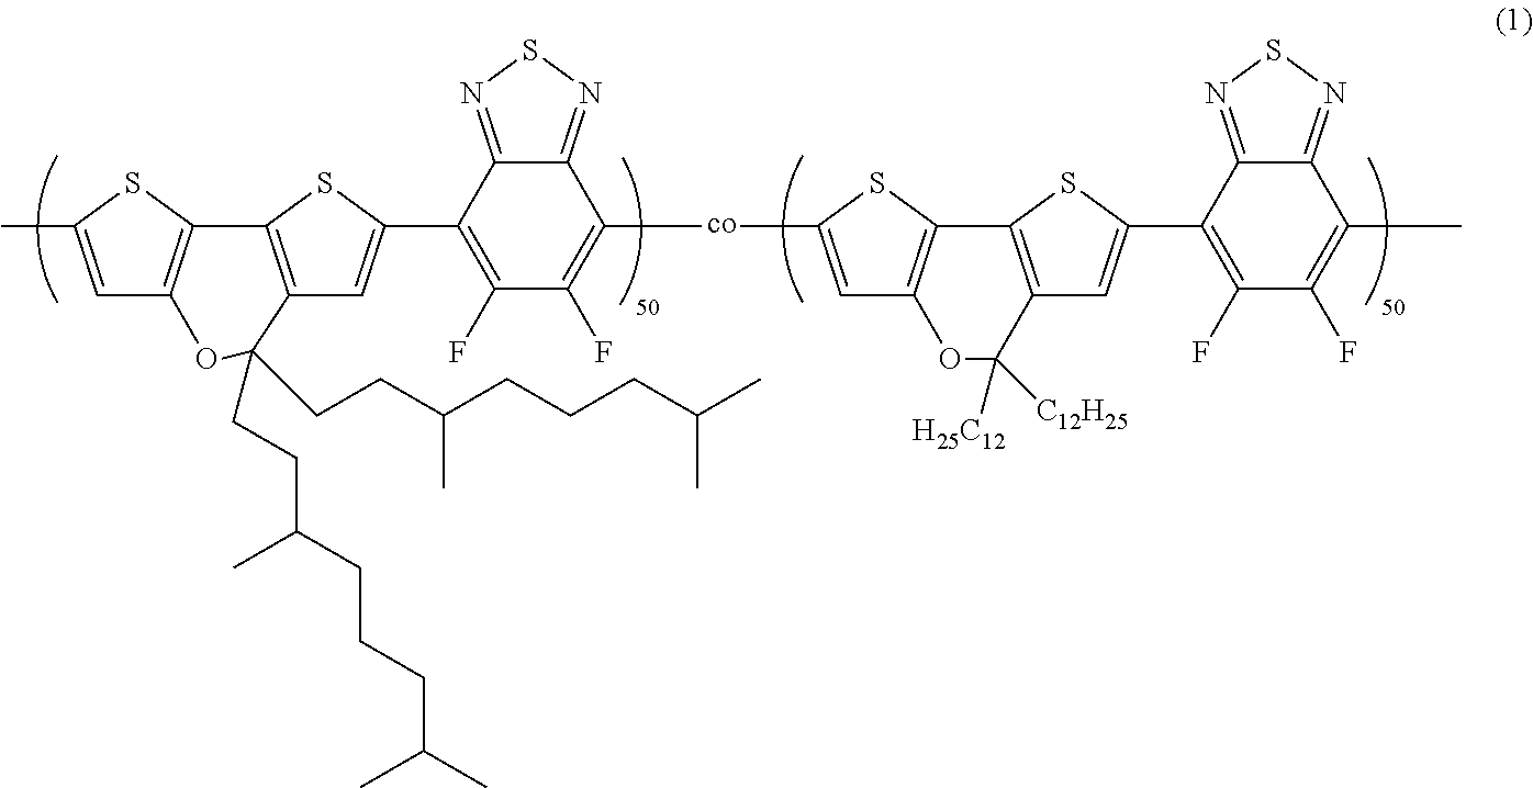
CC1=CC2=C(S1)C1=C(C=C(C3=C(F)C(F)=C([co]C4=CC5=C(S4)C4=C(C=C(C6=C(F)C(F)=C(C)C7=NSN=C67)S4)C([H25C12])([C12H25])O5)C4=NSN=C34)S1)C(CCC(C)CCCC(C)C)(CCC(C)CCCC(C)C)O2
